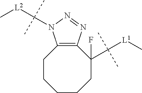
C1(F)(C([L1]C)(C)C)CCCCCC2=C1N=NN2C([L2]C)(C)C
